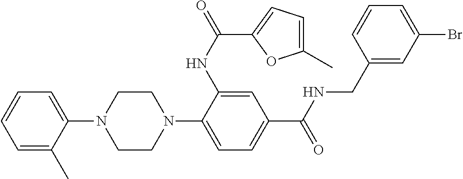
C1CN(C2=CC=C(C(NCC3=CC(Br)=CC=C3)=O)C=C2NC(=O)C2=CC=C(C)O2)CCN1C1=CC=CC=C1C
